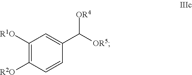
C1([R1O])=C([R2O])C=CC(C([OR5])[OR4])=C1
